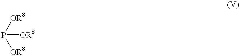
P([OR8])([OR8])[OR8]
